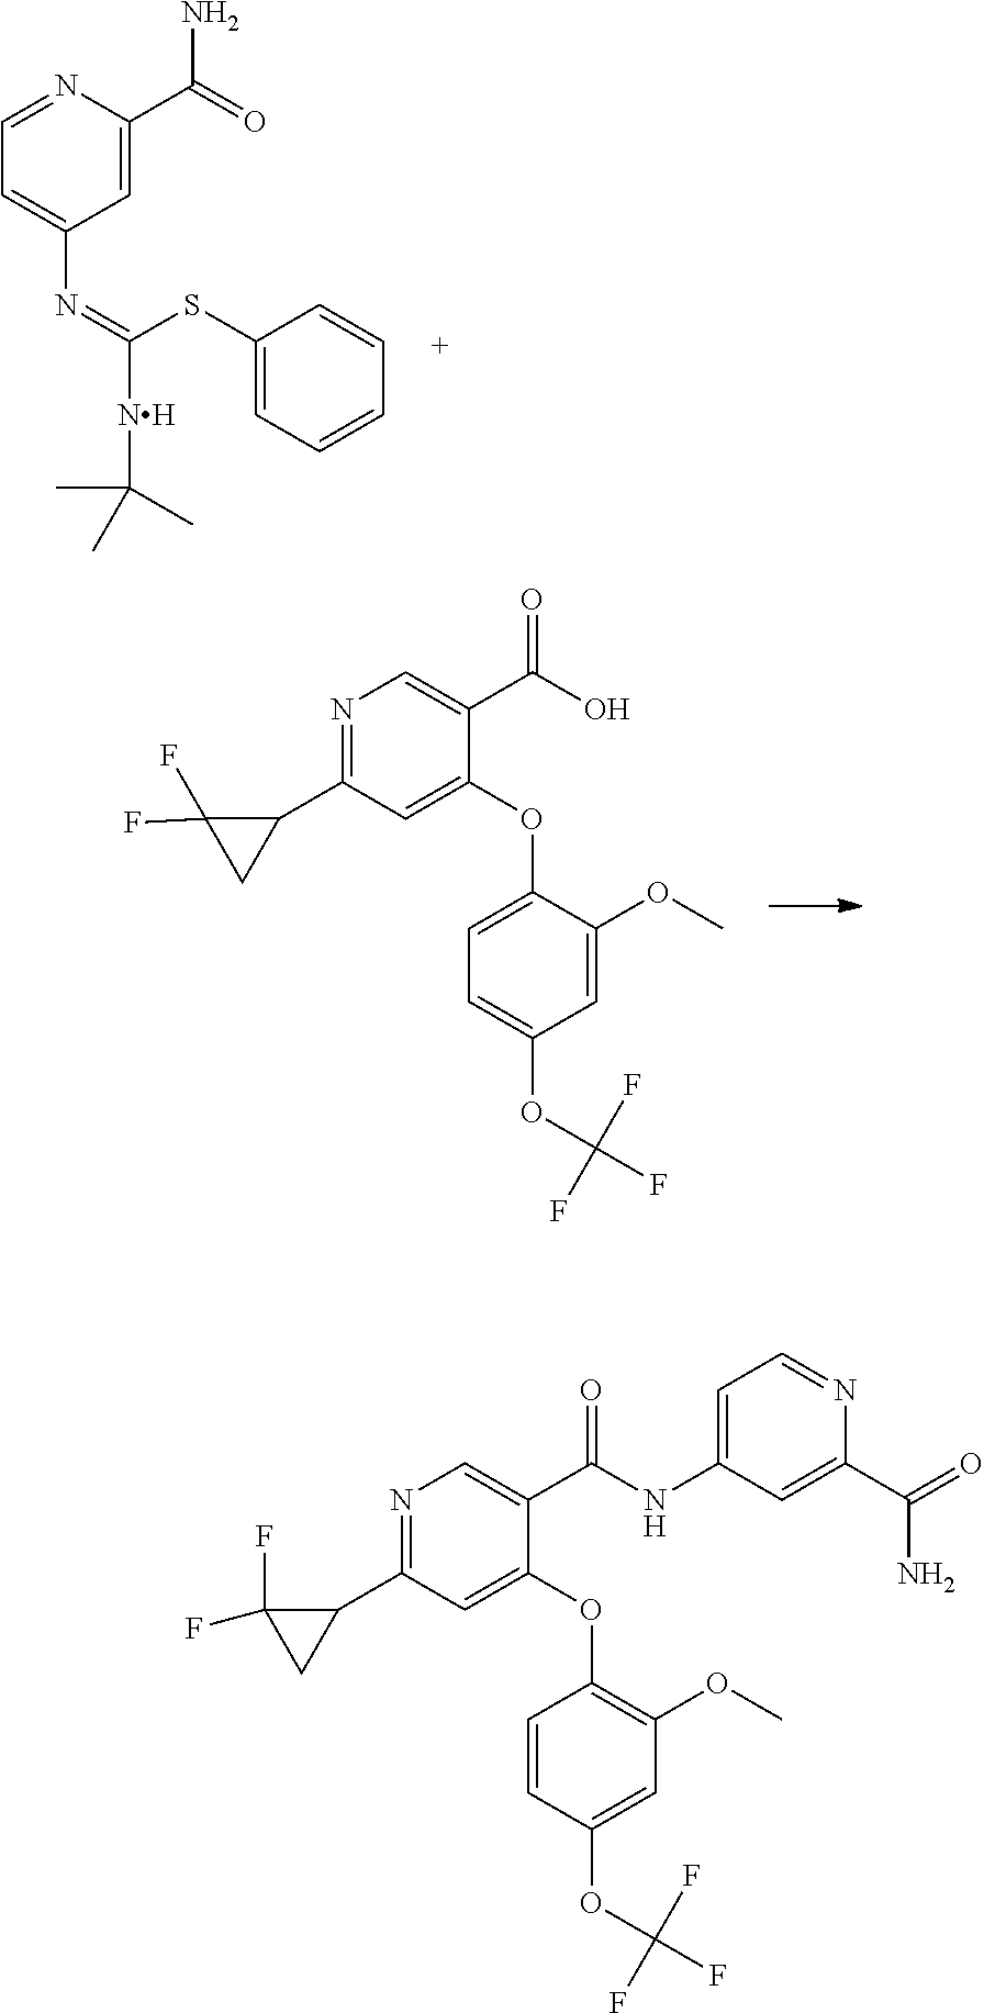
C1=NC(C(=O)N)=CC(N=C([NH]C(C)(C)C)SC2=CC=CC=C2)=C1.N1=C(C2C(F)(F)C2)C=C(OC2=CC=C(OC(F)(F)F)C=C2OC)C(C(=O)O)=C1.N1=C(C2C(F)(F)C2)C=C(OC2=C(OC)C=C(OC(F)(F)F)C=C2)C(C(=O)NC2=CC=NC(C(=O)N)=C2)=C1
